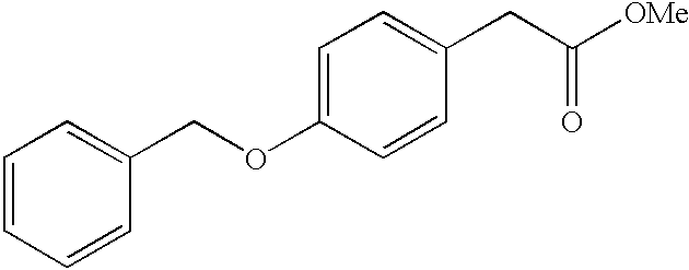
C1=CC=CC(COC2=CC=C(CC([OMe])=O)C=C2)=C1
